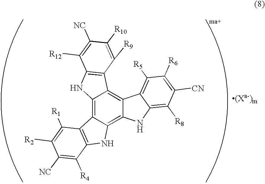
C12=C3C(=C4C(=C1C1=C(N2)C([R12])=C([NC])C([R10])=C1[R9])C1=C([R5])C([R6])=C([CN])C([R8])=C1N4)NC1=C3C([R1])=C([R2])C([NC])=C1[R4]
